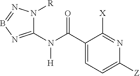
C1(N(C(C2=CC=C([Z])N=C2[X])=O)[H])=NB=NN1[R]
